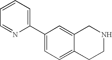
C1(C2=CC=CC=N2)=CC=C2C(=C1)CNCC2
